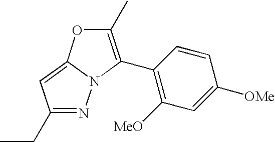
N1=C(CC)C=C2N1C(C1=C([MeO])C=C([OMe])C=C1)=C(C)O2
